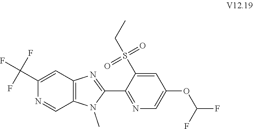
CN1C(C2=NC=C(OC(F)F)C=C2S(CC)(=O)=O)=NC2=C1C=NC(C(F)(F)F)=C2
